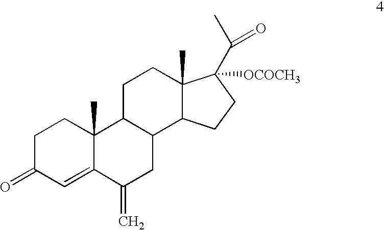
C1C(=O)C=C2C(C)(C1)C1C(CC2=C)C2C(C)(CC1)C(C(C)=O)([OCOCH3])CC2
